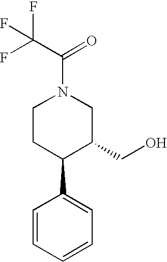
C1CC(C2=CC=CC=C2)C(CO)CN1C(C(F)(F)F)=O
